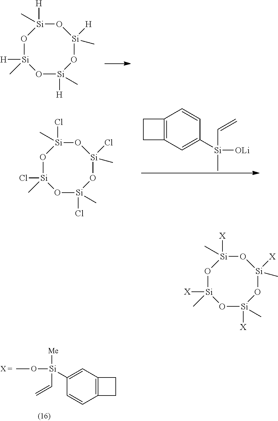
C12=C(C=C([Si](OC)([Me])C=C)C=C1)CC2.O1[Si]([H])(C)O[Si]([H])(C)O[Si]([H])(C)O[Si]1([H])C.C12=C(C=C([Si]([OLi])(C)C=C)C=C1)CC2.O1[Si](Cl)(C)O[Si](Cl)(C)O[Si](Cl)(C)O[Si]1(Cl)C.O1[Si]([X])(C)O[Si]([X])(C)O[Si]([X])(C)O[Si]1([X])C
